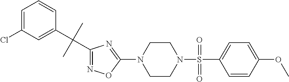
N1=C(C(C2=CC(Cl)=CC=C2)(C)C)N=C(N2CCN(S(=O)(C3=CC=C(OC)C=C3)=O)CC2)O1
